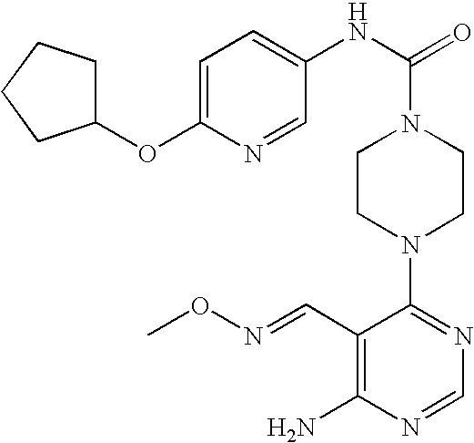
C1CN(C2=NC=NC(N)=C2C=NOC)CCN1C(NC1=CC=C(OC2CCCC2)N=C1)=O
